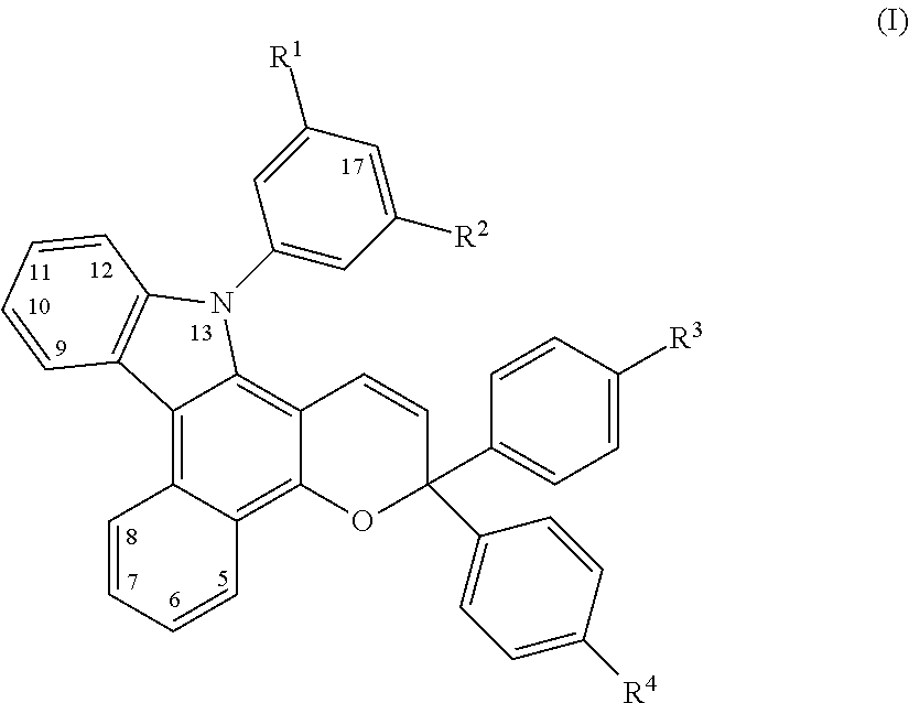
C12=C3C(=C4C(=C1N(C1=CC([R2])=CC([R1])=C1)C1=C2C=CC=C1)C=CC(C1=CC=C([R4])C=C1)(C1=CC=C([R3])C=C1)O4)C=CC=C3
